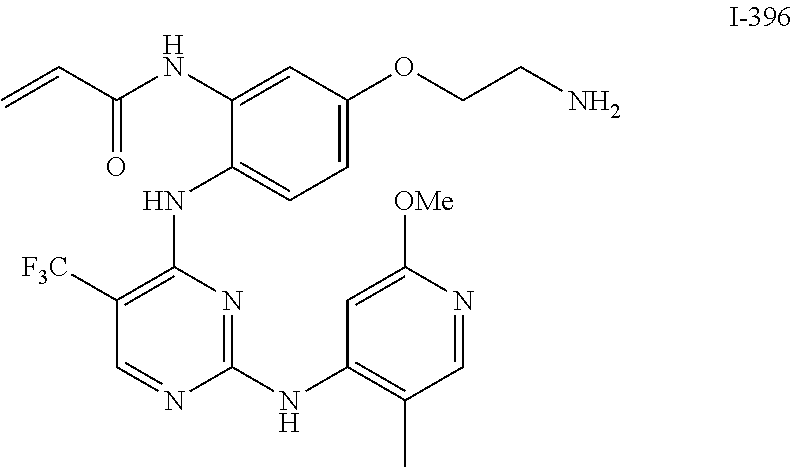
C1([F3C])=C(NC2=CC=C(OCCN)C=C2NC(C=C)=O)N=C(NC2=C(C)C=NC([OMe])=C2)N=C1
